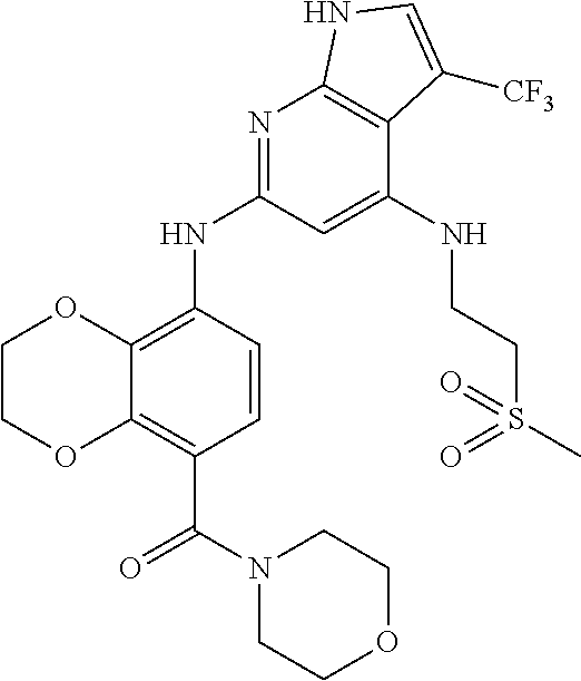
C1COC2=C(C(N3CCOCC3)=O)C=CC(NC3=NC4=C(C(NCCS(C)(=O)=O)=C3)C([CF3])=CN4)=C2O1
